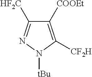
C1([COOEt])=C([CF2H])N([tBu])N=C1[HF2C]
